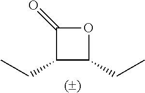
C(C)C1C(CC)OC1=O
